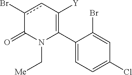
C1(C2=C([Y])cc(Br)C(=O)N2C[Me])=CC=C(Cl)C=C1Br
